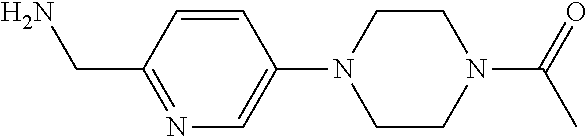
C1=CC(CN)=NC=C1N1CCN(C(=O)C)CC1
